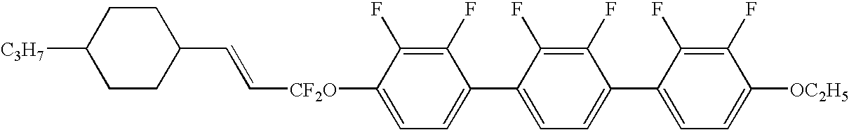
C([CF2O]C1=CC=C(C2=CC=C(C3=CC=C([OC2H5])C(F)=C3F)C(F)=C2F)C(F)=C1F)=CC1CCC([C3H7])CC1
